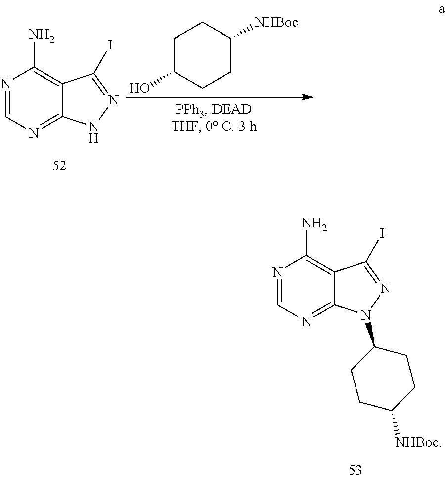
N1=CN=C2C(=C1N)C(I)=NN2.C1C(O)CCC([NHBoc])C1.N1=CN=C2C(=C1N)C(I)=NN2C1CCC([NHBoc])CC1
